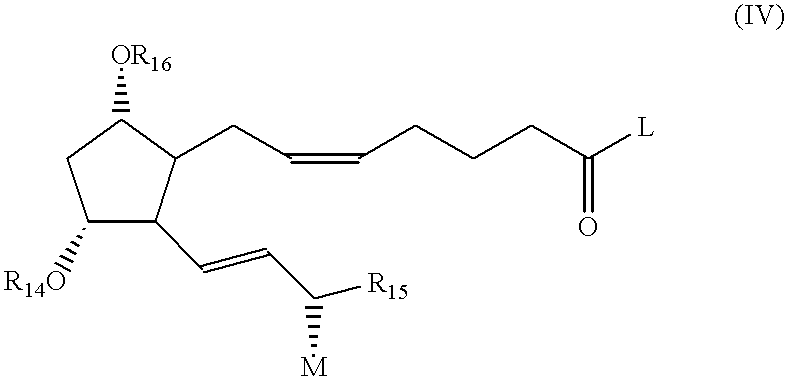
C1([R14O])C(C=CC([R15])[M])C(CC=CCCCC([L])=O)C([OR16])C1
